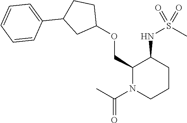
O(CC1N(C(C)=O)CCCC1NS(C)(=O)=O)C1CCC(C2=CC=CC=C2)C1
